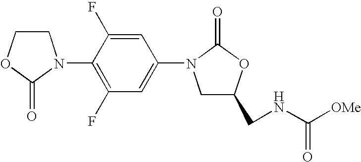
C1COC(=O)N1C1=C(F)C=C(N2CC(CNC([OMe])=O)OC2=O)C=C1F
